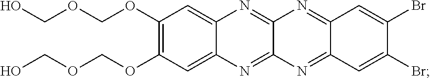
O(C1=C(OCOCO)C=C2N=C3C(=NC2=C1)N=C1C(=N3)C=C(Br)C(Br)=C1)COCO
